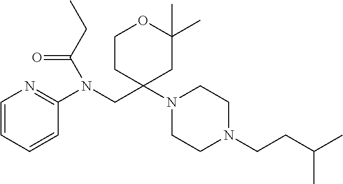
C1=CC=CC(N(CC2(N3CCN(CCC(C)C)CC3)CC(C)(C)OCC2)C(CC)=O)=N1
